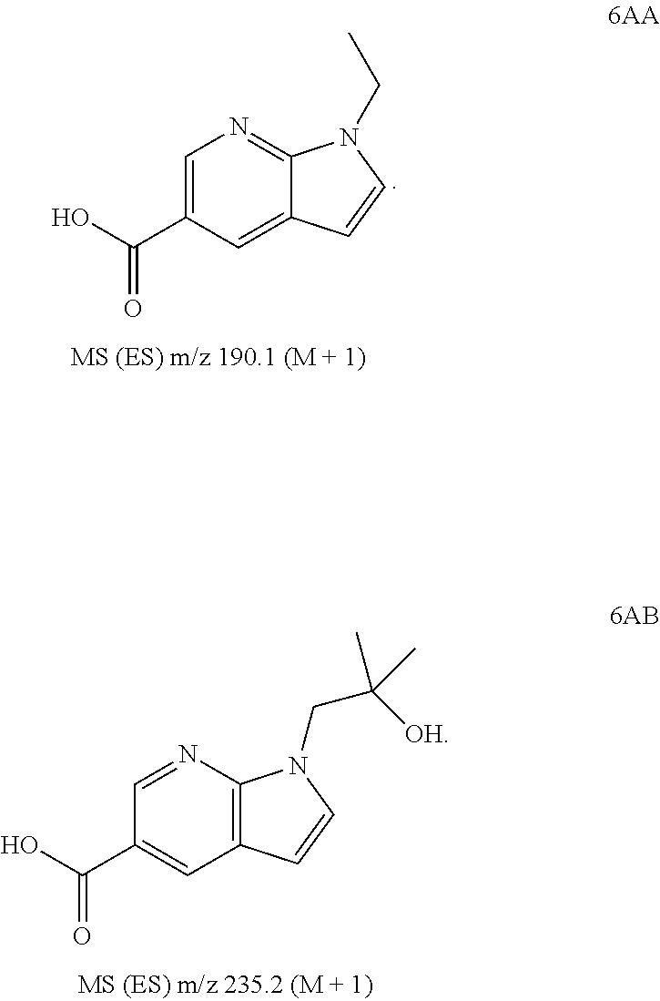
C1=C(C(O)=O)C=C2C(=N1)N(CC)C=C2.C1=NC2=C(C=C1C(O)=O)C=CN2CC([OH])(C)C
